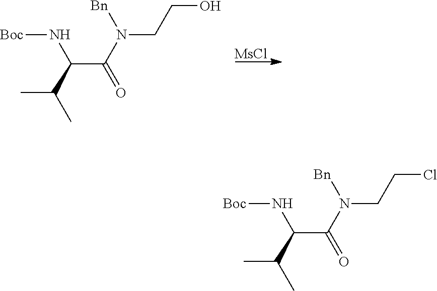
[MsCl].[Boc]NC(C(=O)N(CCO)[Bn])C(C)C.[Boc]NC(C(=O)N(CCCl)[Bn])C(C)C
